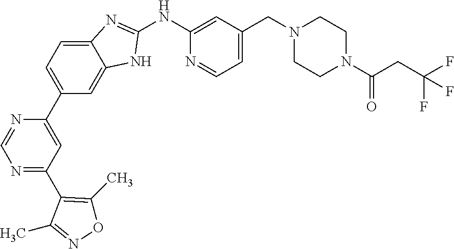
C1(C2=CC=C3C(=C2)NC(NC2=CC(CN4CCN(C(=O)CC(F)(F)F)CC4)=CC=N2)=N3)=CC(C2=C(C)ON=C2C)=NC=N1
